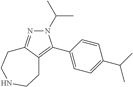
N1(C(C)C)N=C2C(=C1C1=CC=C(C(C)C)C=C1)CCNCC2
